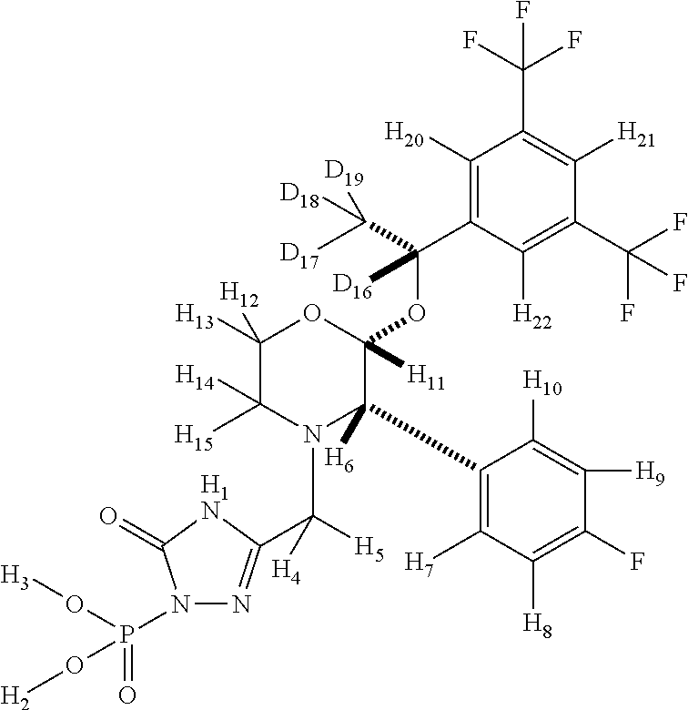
C1([H20])=C(C(OC2([H11])OC([H13])([H12])C([H15])([H14])N(C([H5])([H4])C3=NN(P(=O)(O[H3])O[H2])C(=O)[H1N]3)C2(C2=C([H7])C([H8])=C(F)C([H9])=C2[H10])[H6])([D16])C([D17])([D18])[D19])C([H22])=C(C(F)(F)F)C([H21])=C1C(F)(F)F
